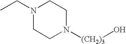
CCN1CCN([(CH2)3]O)CC1
